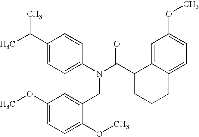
C1(C(C)C)=CC=C(N(C(C2CCCC3=CC=C(OC)C=C23)=O)CC2=CC(OC)=CC=C2OC)C=C1
